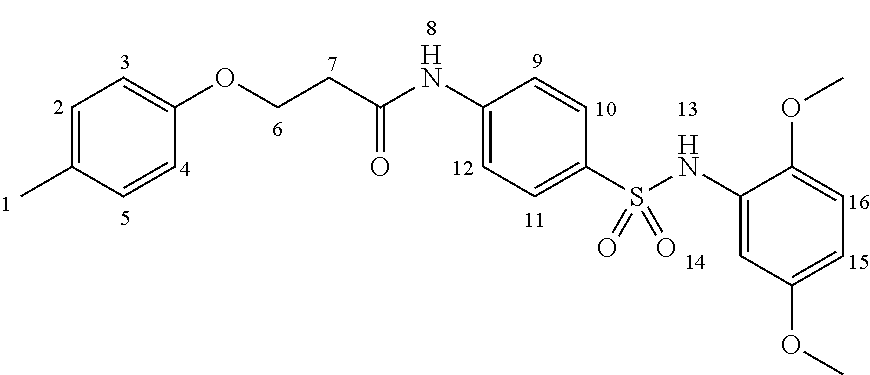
C1=C(C)C=CC(OCCC(=O)NC2=CC=C(S(=O)(NC3=CC(OC)=CC=C3OC)=O)C=C2)=C1
